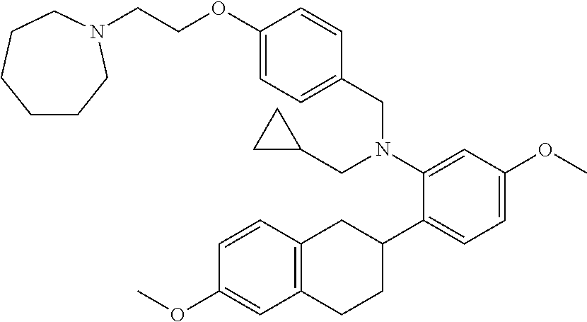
C1(OCCN2CCCCCC2)=CC=C(CN(CC2CC2)C2=CC(OC)=CC=C2C2CC3=C(CC2)C=C(OC)C=C3)C=C1
